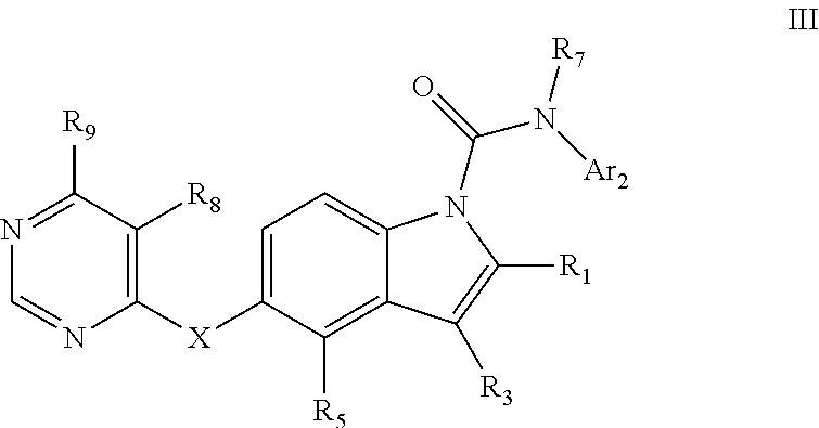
C1([X]C2=CC=C3C(=C2[R5])C([R3])=C([R1])N3C(=O)N([Ar2])[R7])=C([R8])C([R9])=NC=N1
